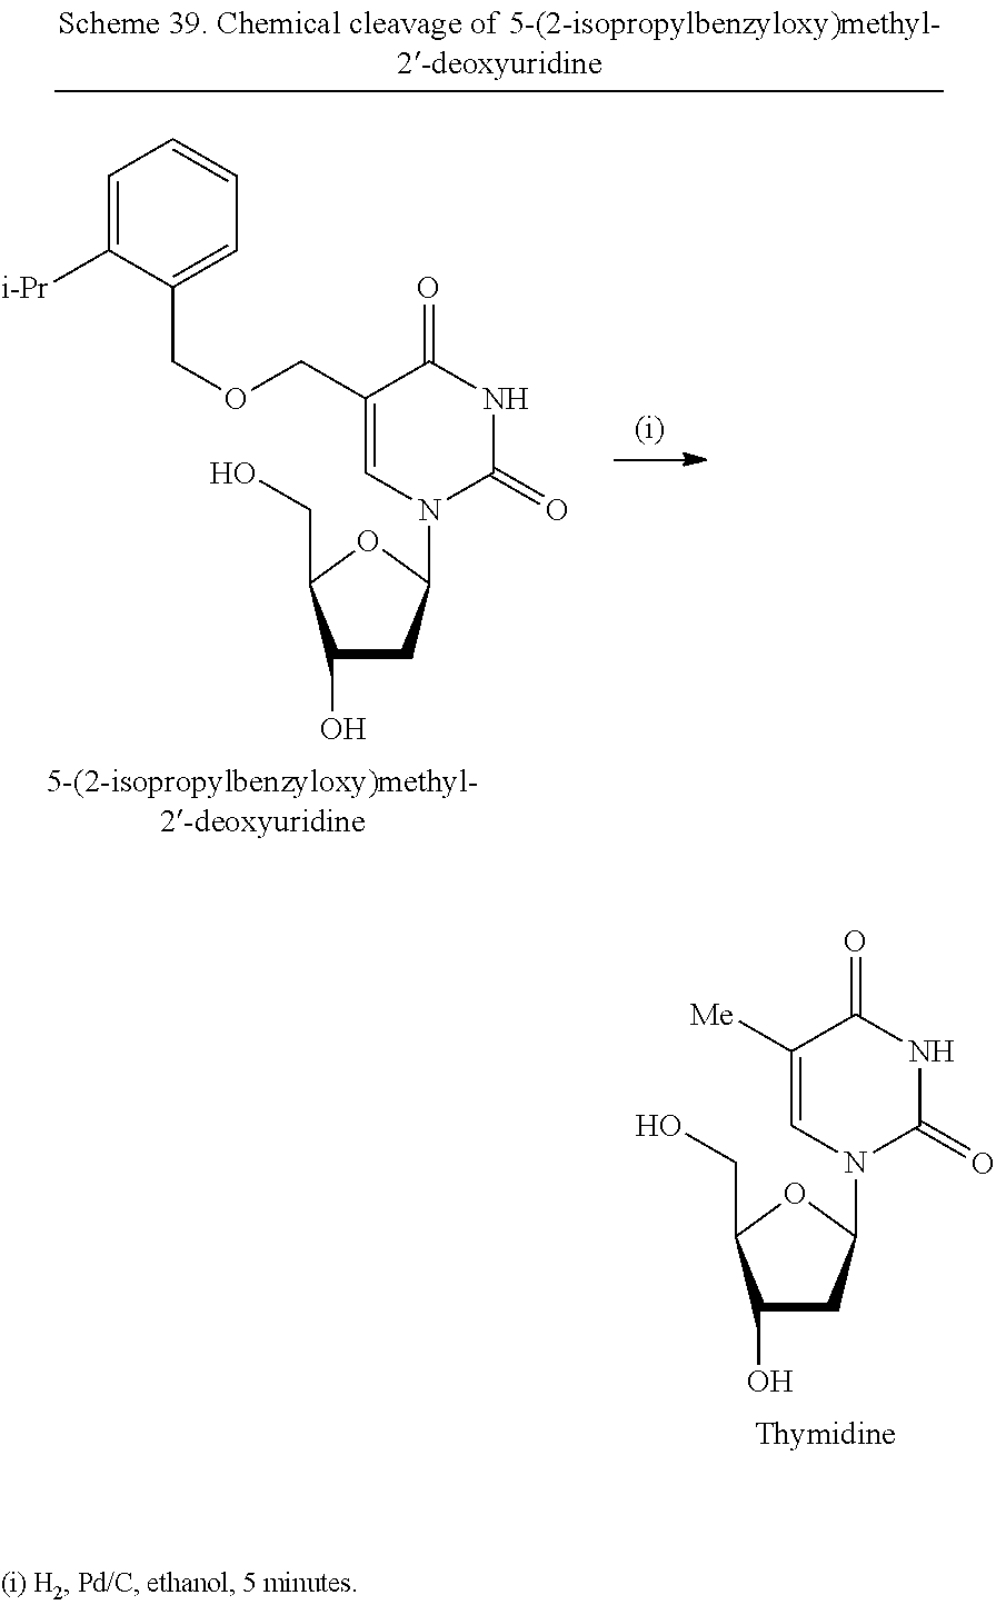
C1(O)CC(N2C(=O)NC(=O)C([Me])=C2)OC1CO.C1(O)CC(N2C(=O)NC(=O)C(COCC3=CC=CC=C3[i-Pr])=C2)OC1CO
